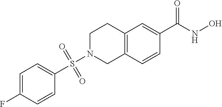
C12=C(C=CC(C(NO)=O)=C1)CN(S(C1=CC=C(F)C=C1)(=O)=O)CC2
